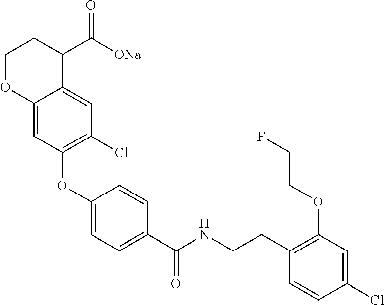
C12=CC(OC3=CC=C(C(NCCC4=C(OCCF)C=C(Cl)C=C4)=O)C=C3)=C(Cl)C=C1C(C([ONa])=O)CCO2
